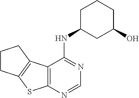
C12=C(N=CN=C1NC1CC(O)CCC1)SC1=C2CCC1
